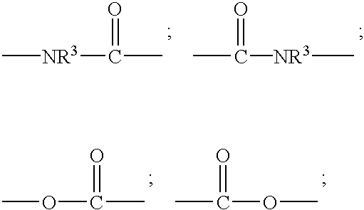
[NR3](C(C)=O)C.[NR3](C(C)=O)C.O(C(C)=O)C.O(C(C)=O)C
